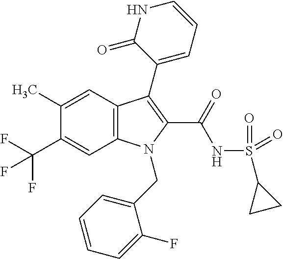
C12=C(C=C(C)C(C(F)(F)F)=C1)C(C1=CC=CNC1=O)=C(C(=O)NS(C1CC1)(=O)=O)N2CC1=CC=CC=C1F
